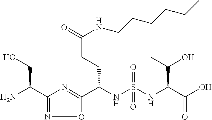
C(NS(NC(C(O)=O)C(O)C)(=O)=O)(C1=NC(C(N)CO)=NO1)CCC(=O)NCCCCCC
